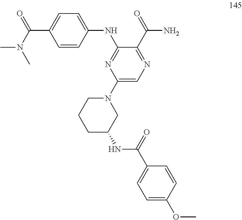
C1=CC(NC2=NC(N3CCCC(NC(C4=CC=C(OC)C=C4)=O)C3)=CN=C2C(=O)N)=CC=C1C(N(C)C)=O
